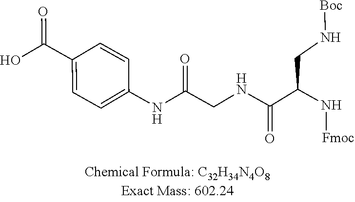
N(C(C(NCC(NC1=CC=C(C(O)=O)C=C1)=O)=O)CN[Boc])[Fmoc]
